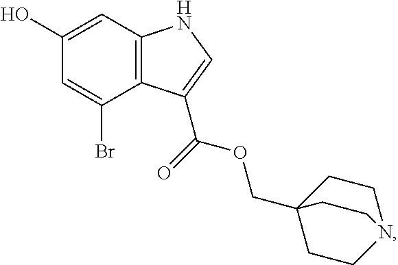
C12=C(C=C(O)C=C1Br)NC=C2C(OCC12CCN(CC1)CC2)=O
